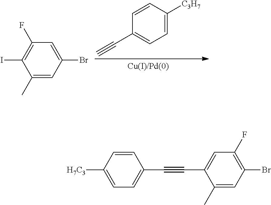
C1(C)=CC(Br)=CC(F)=C1I.C1=C([C3H7])C=CC(C#C)=C1.C1(F)=C(Br)C=C(C)C(C#CC2=CC=C([H7C3])C=C2)=C1
